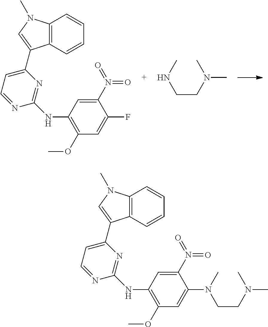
C12=C(N(C)C=C1C1=CC=NC(NC3=C(OC)C=C(F)C(N(=O)=O)=C3)=N1)C=CC=C2.C(CN(C)C)NC.C12=C(N(C)C=C1C1=CC=NC(NC3=C(OC)C=C(N(CCN(C)C)C)C(N(=O)=O)=C3)=N1)C=CC=C2
